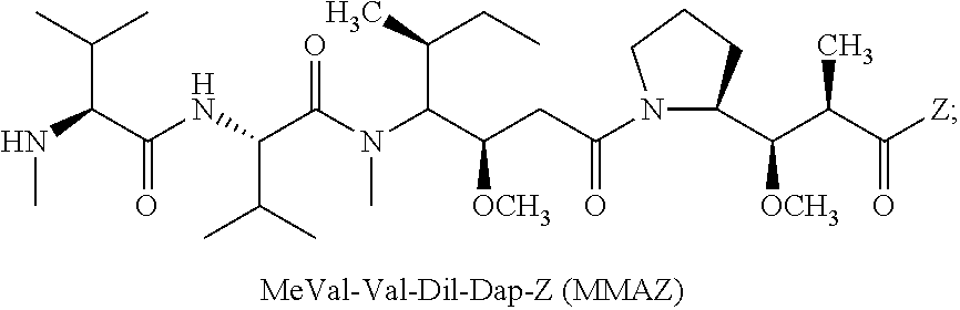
N(C(C(NC(C(N(C(C(CC(N1C(C(C(C)C(=O)[Z])[OCH3])CCC1)=O)[OCH3])C(C)CC)C)=O)C(C)C)=O)C(C)C)C
